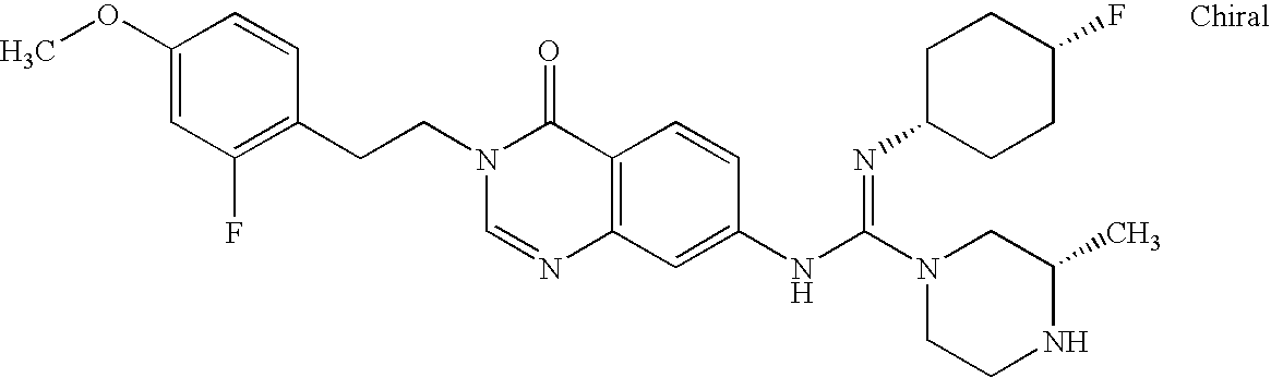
N1(CCC2=C(F)C=C(OC)C=C2)C=NC2=C(C1=O)C=CC(NC(N1CCNC(C)C1)=NC1CCC(F)CC1)=C2
